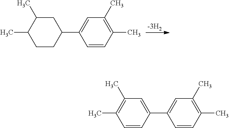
C1(C)=C(C)C=CC(C2=CC(C)=C(C)C=C2)=C1.[-3H2].C1(C)=C(C)C=CC(C2CC(C)C(C)CC2)=C1
